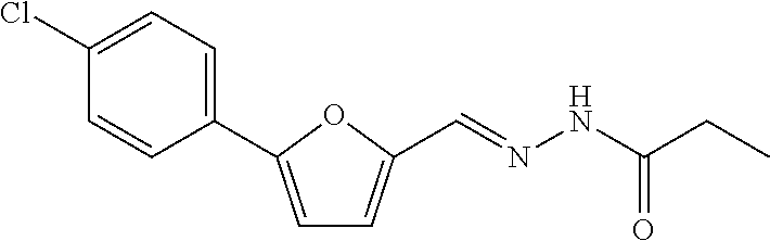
C1=C(C2=CC=C(Cl)C=C2)OC(C=NNC(CC)=O)=C1
